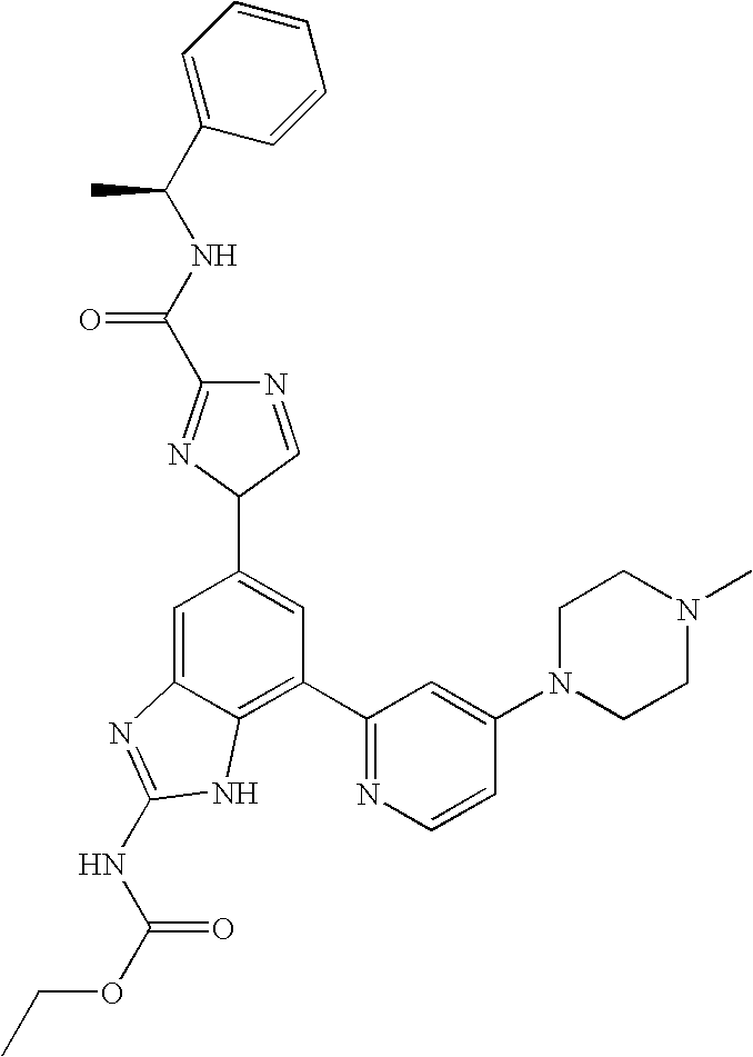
C1=C2C(=C(C3=NC=CC(N4CCN(C)CC4)=C3)C=C1C1C=NC(C(NC(C3=CC=CC=C3)C)=O)=N1)NC(NC(OCC)=O)=N2
